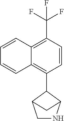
C1=CC2=C(C(F)(F)F)C=CC(C3C4CNC3C4)=C2C=C1
